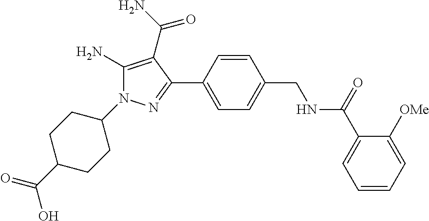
N1(C2CCC(C(O)=O)CC2)C(N)=C(C(N)=O)C(C2=CC=C(CNC(C3=CC=CC=C3[OMe])=O)C=C2)=N1
